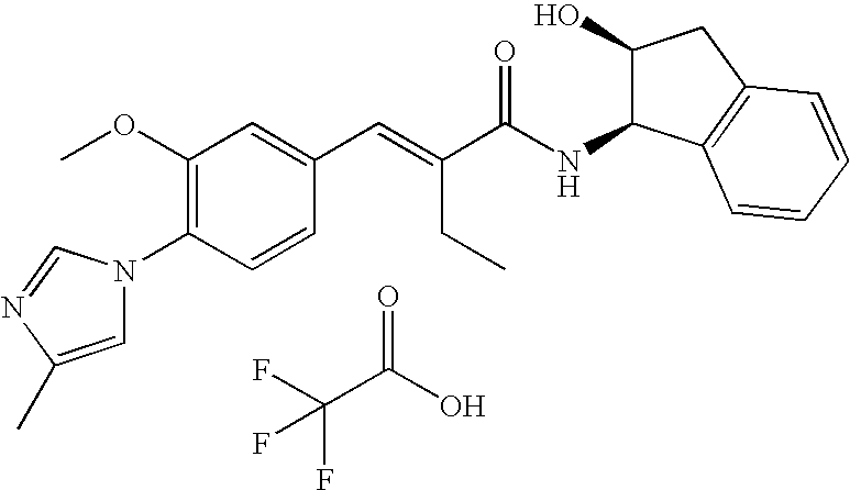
C1(OC)=C(N2C=C(C)N=C2)C=CC(C=C(C(NC2C(O)CC3=C2C=CC=C3)=O)CC)=C1.FC(C(O)=O)(F)F
